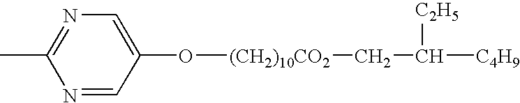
N1=C(C)N=CC(O[(CH2)10CO2]CC([C4H9])[C2H5])=C1
